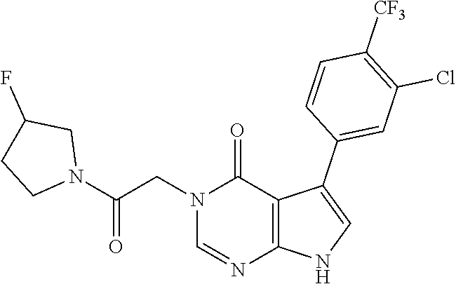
N1=CN(CC(N2CC(F)CC2)=O)C(=O)C2=C1NC=C2C1=CC(Cl)=C([CF3])C=C1
